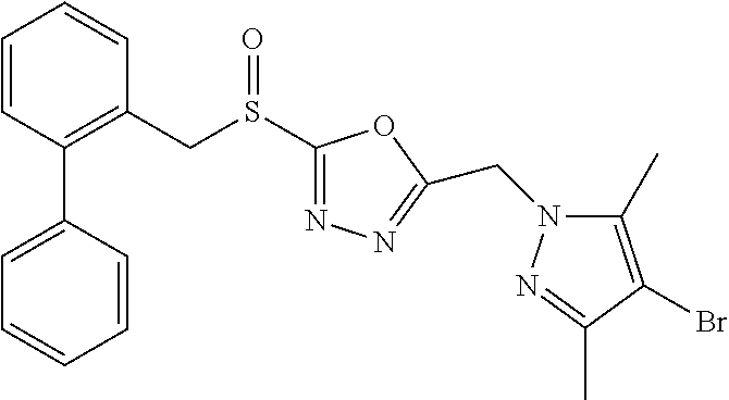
C1=CC(C2=CC=CC=C2)=C(CS(C2=NN=C(CN3C(C)=C(Br)C(C)=N3)O2)=O)C=C1
